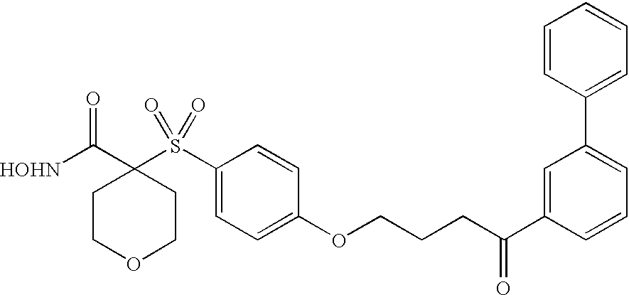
[HOHN]C(C1(S(C2=CC=C(OCCCC(C3=CC(C4=CC=CC=C4)=CC=C3)=O)C=C2)(=O)=O)CCOCC1)=O
